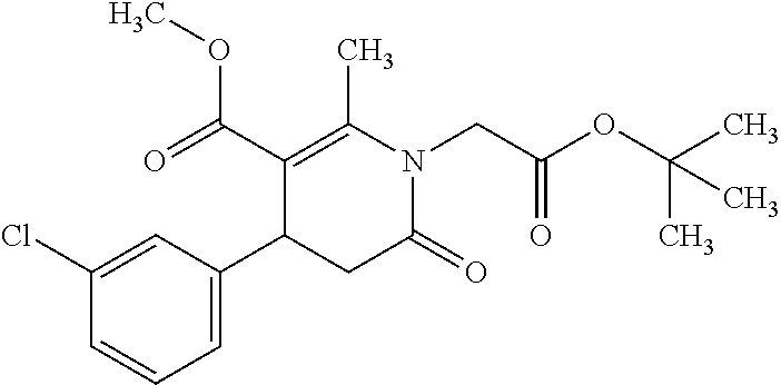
C1=C(Cl)C=CC=C1C1CC(=O)N(CC(OC(C)(C)C)=O)C(C)=C1C(OC)=O
